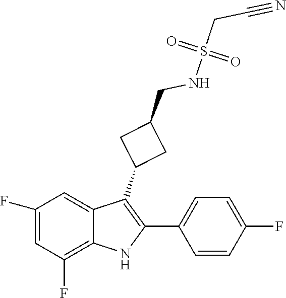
O=S(CC#N)(NCC1CC(C2=C(C3=CC=C(F)C=C3)NC3=C(F)C=C(F)C=C23)C1)=O
